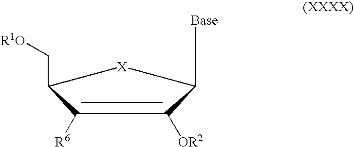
C(C1[X]C([Base])C([OR2])=C1[R6])[R1O]
